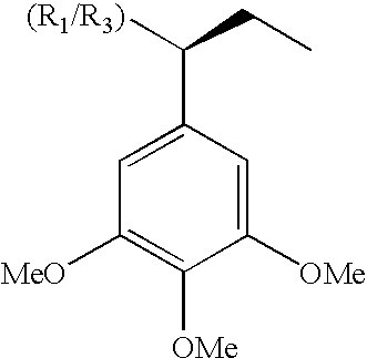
C1([MeO])=C([OMe])C([OMe])=CC(C([(R1/R3)])CC)=C1
